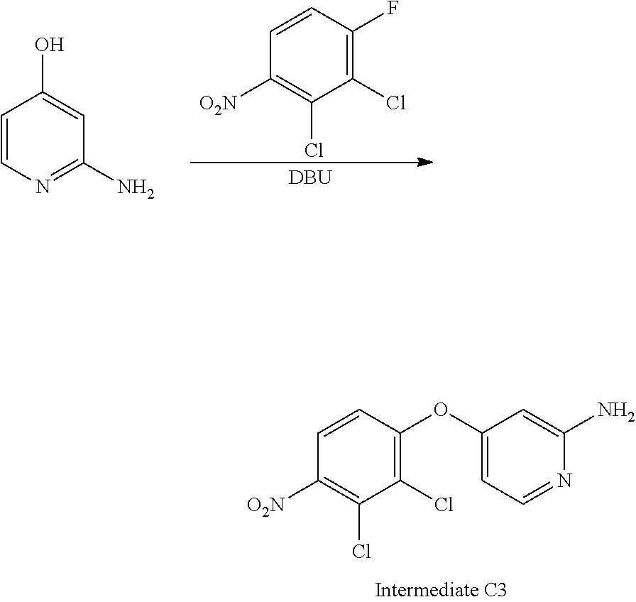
C1=CC(OC2=CC=NC(N)=C2)=C(Cl)C(Cl)=C1[O2N].C1=CN=C(N)C=C1O.[DBU].C1=CC(F)=C(Cl)C(Cl)=C1[O2N]
